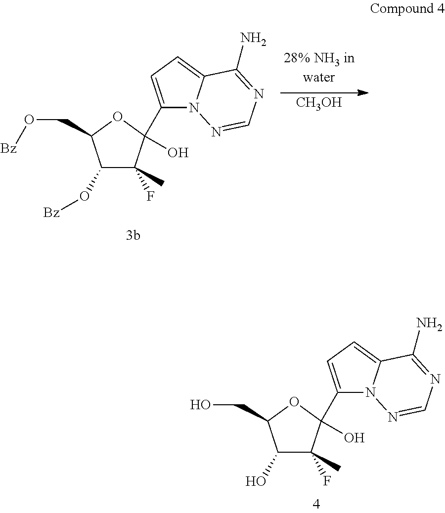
C1(O[Bz])C(F)(C)C(C2=CC=C3N2N=CN=C3N)(O)OC1CO[Bz].[CH3OH].C1(O)C(F)(C)C(C2=CC=C3N2N=CN=C3N)(O)OC1CO
